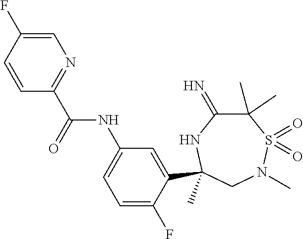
C(=O)(NC1=CC=C(F)C(C2(C)NC(=N)C(C)(C)S(=O)(=O)N(C)C2)=C1)C1=NC=C(F)C=C1
